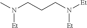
CN(CCCN([Et])[Et])[Et]
